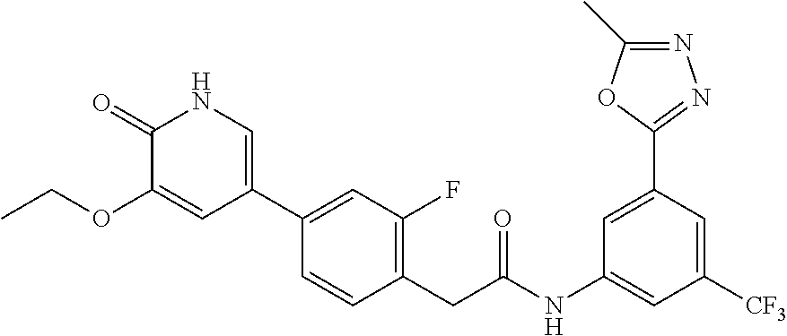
N1C(=O)C(OCC)=CC(C2=CC(F)=C(CC(NC3=CC([CF3])=CC(C4=NN=C(C)O4)=C3)=O)C=C2)=C1
